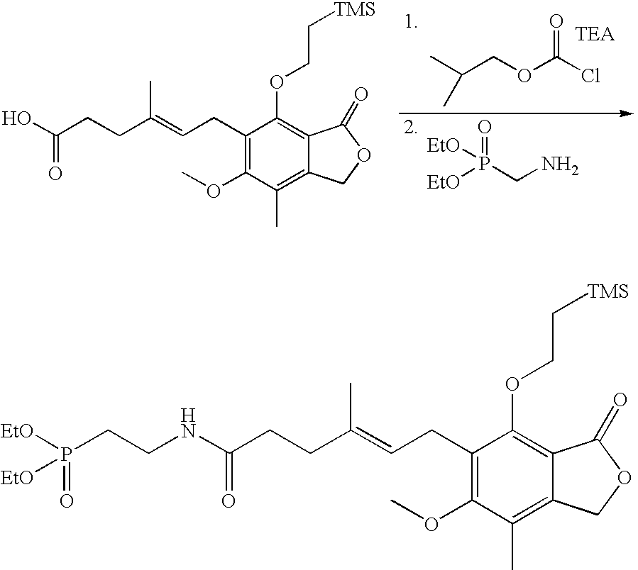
C1(CC=C(CCC(O)=O)C)=C(OC)C(C)=C2C(=C1OCC[TMS])C(=O)OC2.CC(COC(Cl)=O)C.O=P(CN)([EtO])[EtO].C1(CC=C(CCC(NCCP([EtO])(=O)[EtO])=O)C)=C(OC)C(C)=C2C(=C1OCC[TMS])C(=O)OC2
